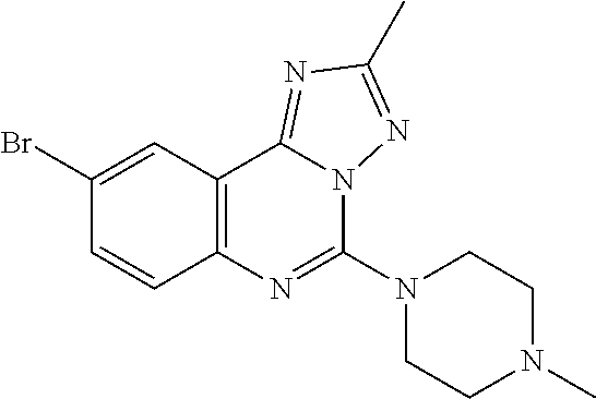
C1(Br)=CC2=C(C=C1)N=C(N1CCN(C)CC1)N1C2=NC(C)=N1
